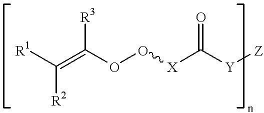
[R1]C(=C(OO[X]C([Y][Z])=O)[R3])[R2]
